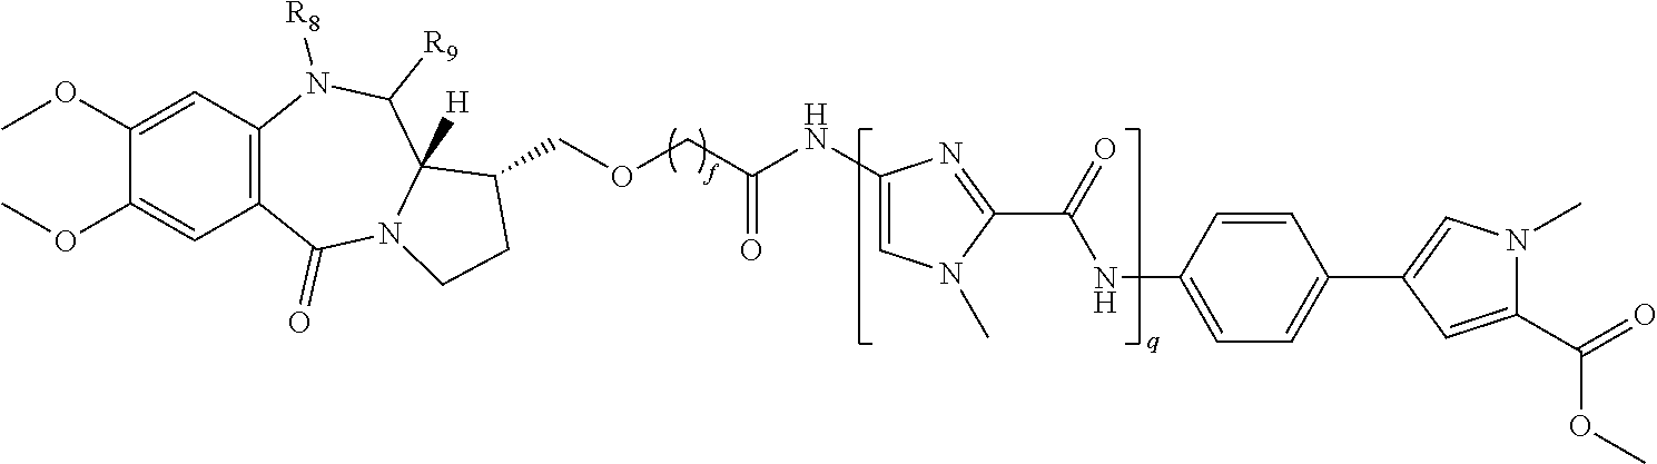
C1(OC)=CC2=C(C=C1OC)C(=O)N1C([H])(C([R9])N2[R8])C(COCC(NC2=CN(C)C(C(=O)NC3=CC=C(C4=CN(C)C(C(=O)OC)=C4)C=C3)=N2)=O)CC1
